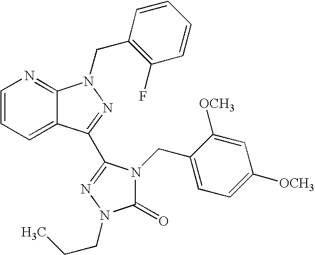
C1=CC=C2C(=N1)N(CC1=C(F)C=CC=C1)N=C2C1=NN(CCC)C(=O)N1CC1=CC=C([OCH3])C=C1[OCH3]
